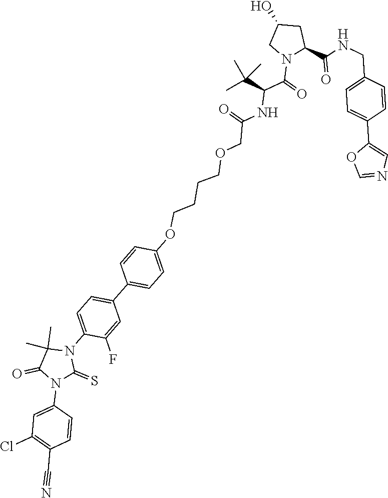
C1=C(N2C(=S)N(C3=CC=C(C4=CC=C(OCCCCOCC(NC(C(=O)N5CC(O)CC5C(=O)NCC5=CC=C(C6=CN=CO6)C=C5)C(C)(C)C)=O)C=C4)C=C3F)C(C)(C)C2=O)C=CC(C#N)=C1Cl
